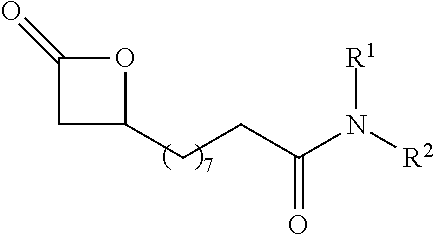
C1C(CCC(N([R2])[R1])=O)OC1=O
